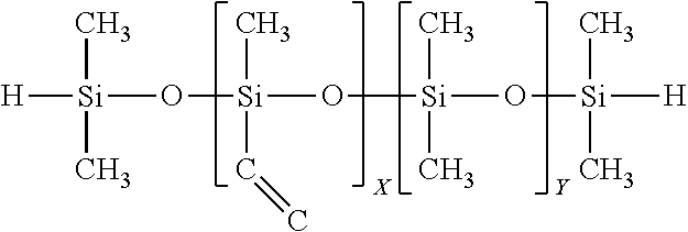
[H][Si](C)(C)O[Si](C)(C=C)O[Si](C)(C)O[Si](C)([H])C.[X].[Y]
